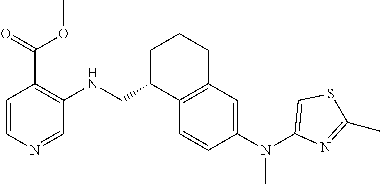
C1=CC(N(C2=CSC(C)=N2)C)=CC2=C1C(CNC1=C(C(OC)=O)C=CN=C1)CCC2
